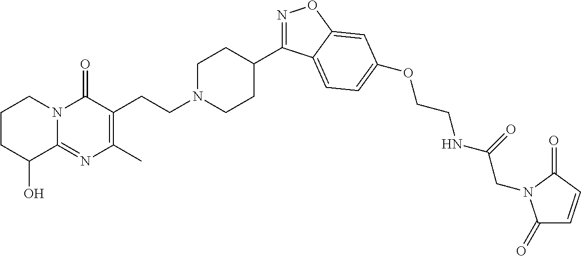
C1CC(O)C2=NC(C)=C(CCN3CCC(C4=NOC5=CC(OCCNC(CN6C(=O)C=CC6=O)=O)=CC=C45)CC3)C(=O)N2C1
